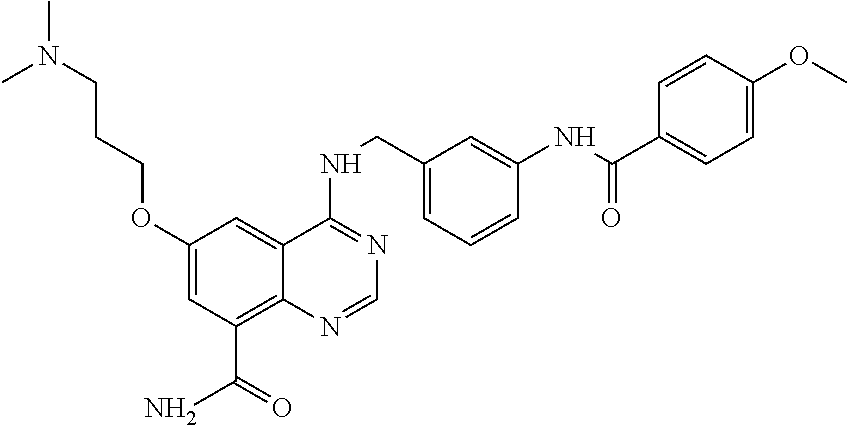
C1(OCCCN(C)C)=CC(C(N)=O)=C2C(=C1)C(NCC1=CC=CC(NC(=O)C3=CC=C(OC)C=C3)=C1)=NC=N2
